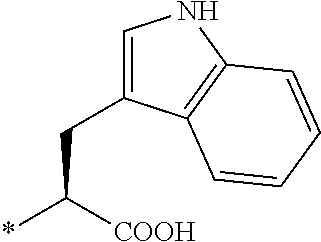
C(CC1=CNC2=C1C=CC=C2)([COOH])*
